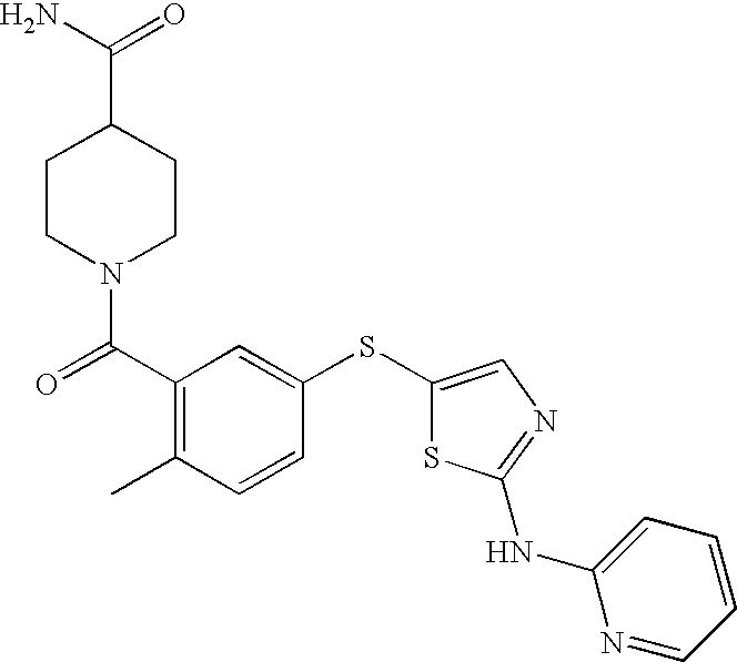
C(C1=C(C)C=CC(SC2=CN=C(NC3=CC=CC=N3)S2)=C1)(=O)N1CCC(C(N)=O)CC1
